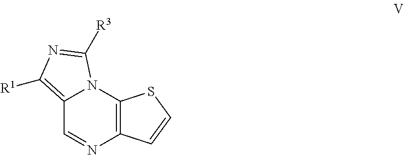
C1=NC2=C(N3C1=C([R1])N=C3[R3])SC=C2
